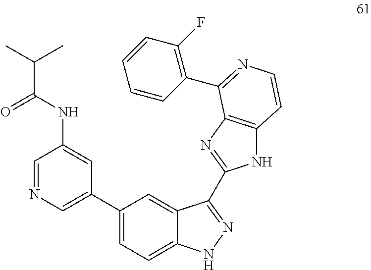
C1(C2=CN=CC(NC(C(C)C)=O)=C2)=CC=C2C(=C1)C(C1=NC3=C(N1)C=CN=C3C1=C(F)C=CC=C1)=NN2
